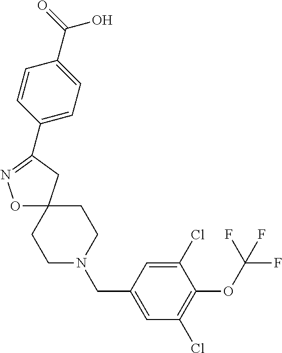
O1C2(CC(C3=CC=C(C(=O)O)C=C3)=N1)CCN(CC1=CC(Cl)=C(OC(F)(F)F)C(Cl)=C1)CC2
